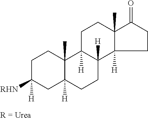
C1C([RHN])([H])CC2([H])C(C)(C1)C1([H])C([H])(CC2)C2([H])C(C)(CC1)C(=O)CC2
